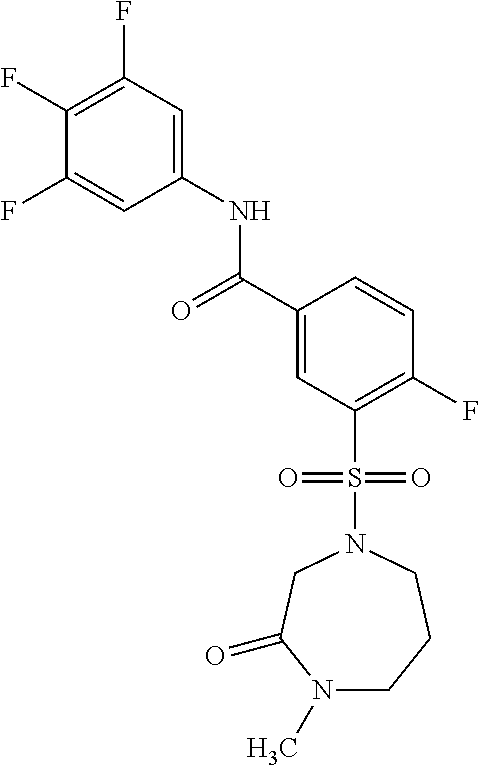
C1(F)=C(F)C=C(NC(C2=CC(S(N3CC(=O)N(C)CCC3)(=O)=O)=C(F)C=C2)=O)C=C1F
